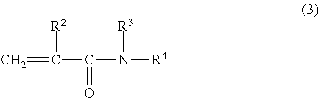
C=C([R2])C(=O)N([R4])[R3]
